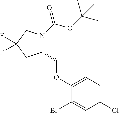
C1(COC2=CC=C(Cl)C=C2Br)N(C(OC(C)(C)C)=O)CC(F)(F)C1
